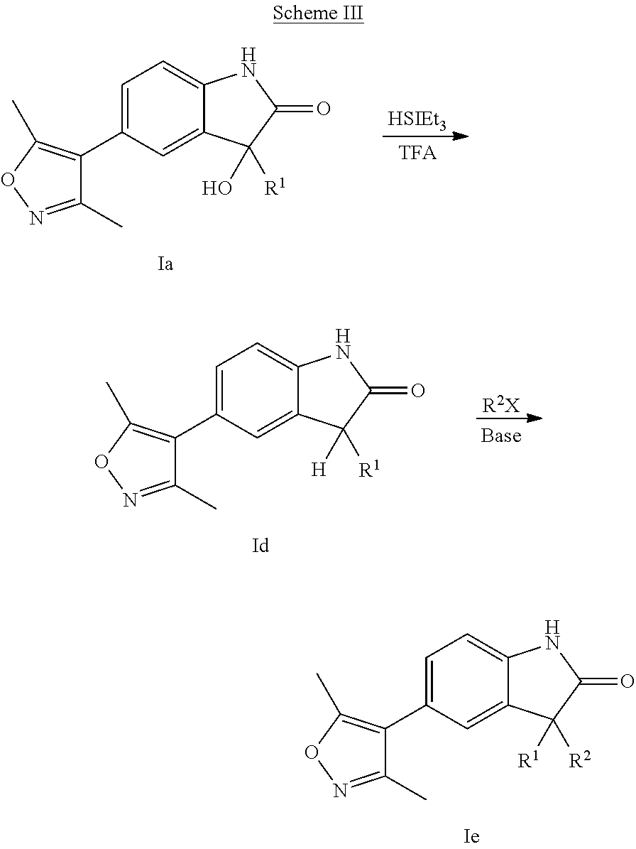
C1=C(C2=C(C)ON=C2C)C=C2C(=C1)NC(=O)C2([R2])[R1].C1=C(C2=C(C)ON=C2C)C=C2C(=C1)NC(=O)C2([R1])O.[HSIEt3].C1=C(C2=C(C)ON=C2C)C=C2C(=C1)NC(=O)C2([R1])[H].[R2X]
